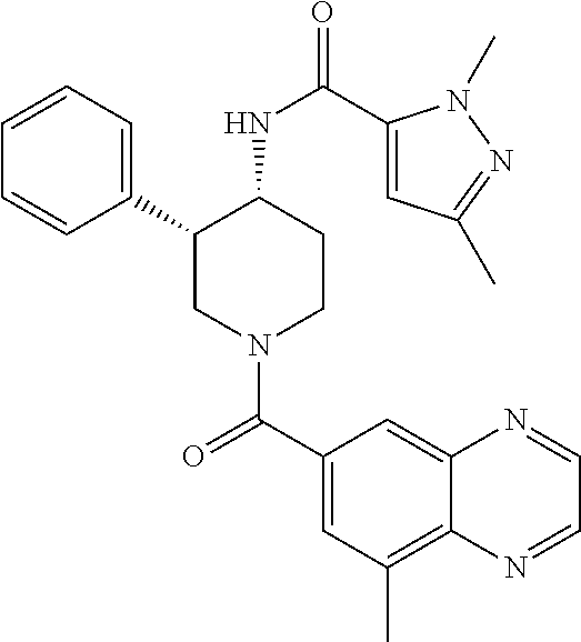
C1(C2CN(C(C3=CC(C)=C4C(=C3)N=CC=N4)=O)CCC2NC(=O)C2=CC(C)=NN2C)=CC=CC=C1
